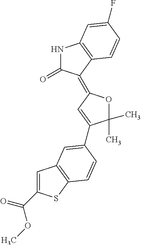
C1=C(C(=O)OC)SC2=C1C=C(C1=CC(=C3C(=O)NC4=C3C=CC(F)=C4)OC1(C)C)C=C2
